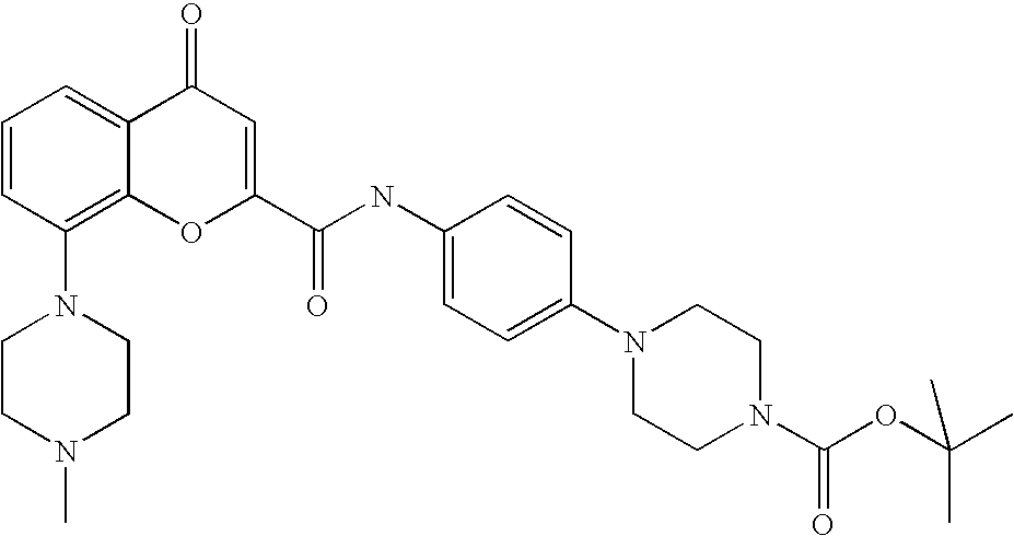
C1CN(C)CCN1C1=C2C(=CC=C1)C(=O)C=C(C(=O)NC1=CC=C(N3CCN(C(OC(C)(C)C)=O)CC3)C=C1)O2
